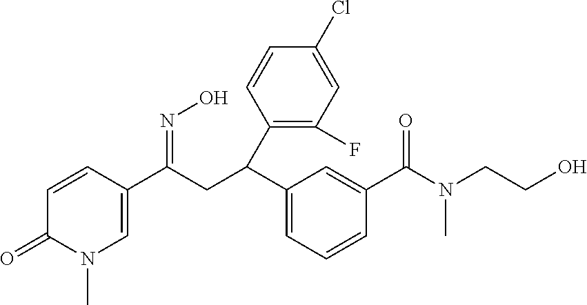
C1(C(CC(C2=CN(C)C(=O)C=C2)=NO)C2=C(F)C=C(Cl)C=C2)=CC=CC(C(=O)N(C)CCO)=C1
